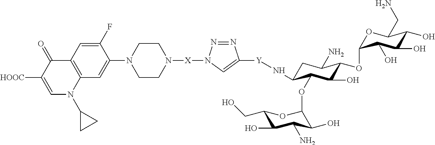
C1(CO)C(O)C(N)C(O)C(OC2C(N[Y]C3=CN([X]N4CCN(C5=CC6=C(C=C5F)C(=O)C([HOOC])=CN6C5CC5)CC4)N=N3)CC(N)C(OC3OC(CN)C(O)C(O)C3O)C2O)O1
